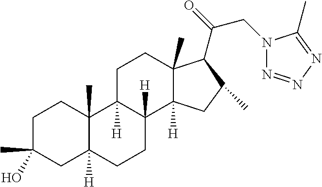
C1C(C)(O)CC2([H])C(C)(C1)C1([H])C([H])(CC2)C2([H])C(C)(CC1)C(C(CN1N=NN=C1C)=O)C(C)C2
